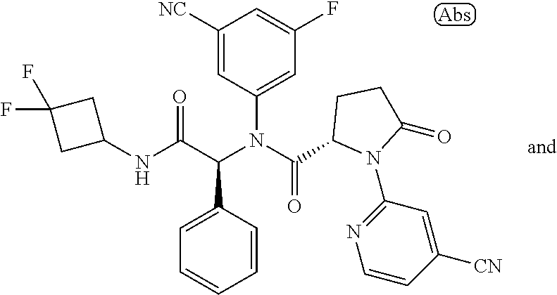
C1=CC(C(C(NC2CC(F)(F)C2)=O)N(C(=O)C2N(C3=NC=CC([CN])=C3)C(=O)CC2)C2=CC(F)=CC([NC])=C2)=CC=C1
